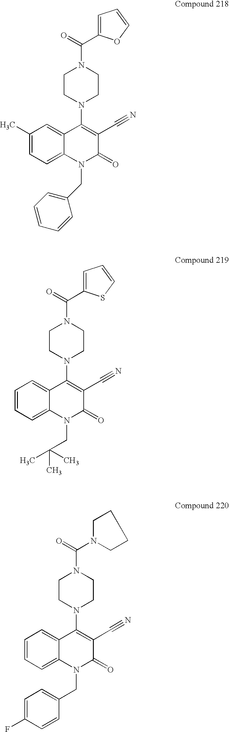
C1(C)=CC=C2C(=C1)C(N1CCN(C(=O)C3=CC=CO3)CC1)=C(C#N)C(=O)N2CC1=CC=CC=C1.C1=CC=C2C(=C1)C(N1CCN(C(=O)C3=CC=CS3)CC1)=C(C#N)C(=O)N2CC(C)(C)C.C1=CC=C2C(=C1)C(N1CCN(C(=O)N3CCCC3)CC1)=C(C#N)C(=O)N2CC1=CC=C(F)C=C1
